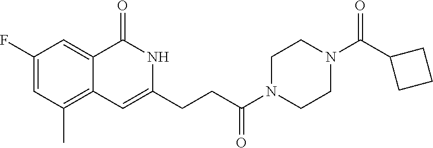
C1CN(C(CCC2=CC3=C(C)C=C(F)C=C3C(=O)N2)=O)CCN1C(C1CCC1)=O
